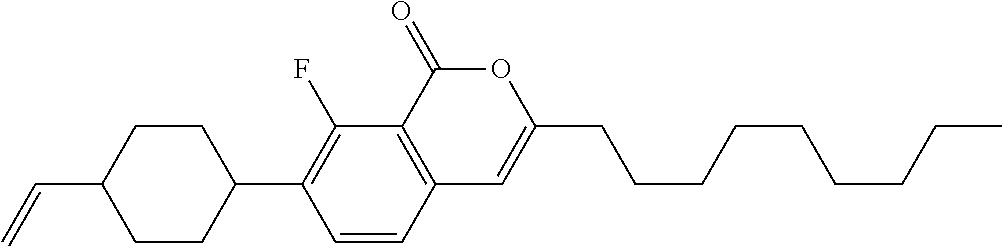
C12=C(C(=O)OC(CCCCCCCCC)=C1)C(F)=C(C1CCC(C=C)CC1)C=C2
